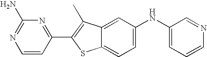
C1=CC(C2=C(C)C3=CC(NC4=CC=CN=C4)=CC=C3S2)=NC(N)=N1
